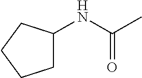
C(C)(=O)NC1CCCC1
